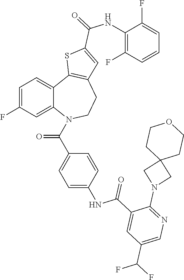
C1=C(F)C=C2C(=C1)C1=C(CCN2C(=O)C2=CC=C(NC(C3=CC(C(F)F)=CN=C3N3CC4(C3)CCOCC4)=O)C=C2)C=C(C(NC2=C(F)C=CC=C2F)=O)S1
